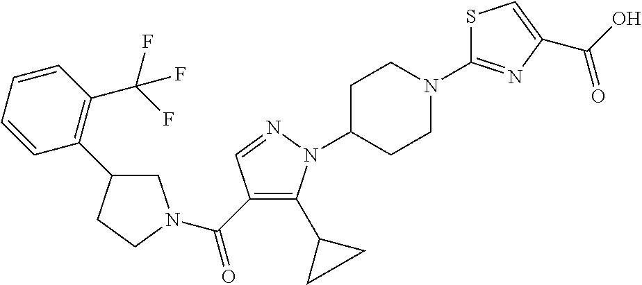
C1C(C2=C(C(F)(F)F)C=CC=C2)CCN1C(=O)C1=C(C2CC2)N(C2CCN(C3=NC(C(=O)O)=CS3)CC2)N=C1
